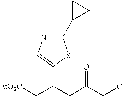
C1(C(C[EtO2C])CC(=O)CCl)=CN=C(C2CC2)S1
